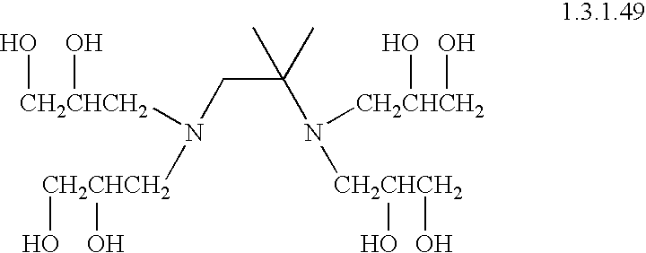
C(C(N([CH2CHCH2](O)O)[CH2CHCH2](O)O)(C)C)N([CH2CHCH2](O)O)[CH2CHCH2](O)O
